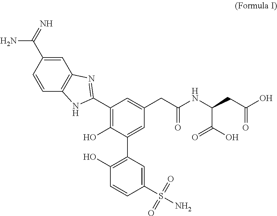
C1(O)=C(C2=CC(CC(NC(CC(O)=O)C(O)=O)=O)=CC(C3=NC4=C(C=CC(C(=N)N)=C4)N3)=C2O)C=C(S(N)(=O)=O)C=C1
